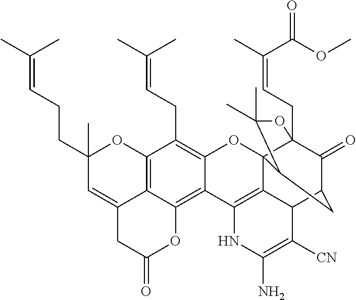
C12=C3C(=CC(CCC=C(C)C)(C)O1)CC(=O)OC3=C1C(=C2CC=C(C)C)OC23C4(CC=C(C)C(OC)=O)C(=O)C(CC2C(C)(C)O4)C2C3=C1NC(N)=C2[CN]
